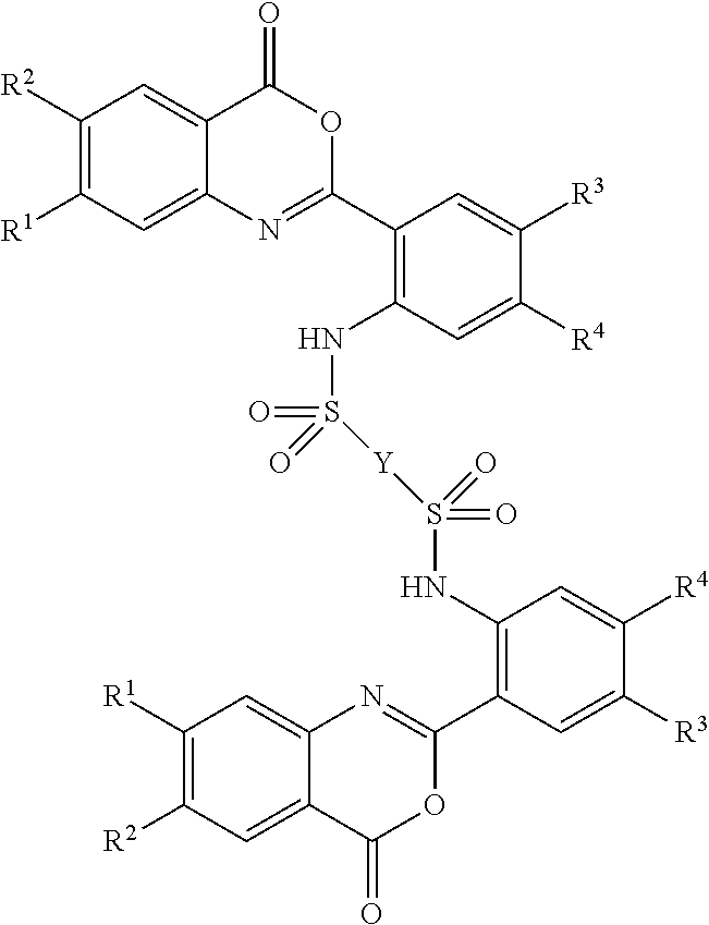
C1([R2])=C([R1])C=C2C(=C1)C(=O)OC(C1=C(NS([Y]S(=O)(=O)NC3=C(C4=NC5=CC([R1])=C([R2])C=C5C(=O)O4)C=C([R3])C([R4])=C3)(=O)=O)C=C([R4])C([R3])=C1)=N2
